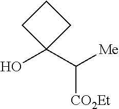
C1(O)(C([CO2Et])[Me])CCC1
